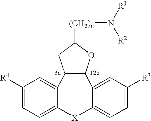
C1=C([R4])C=C2C(=C1)[X]C1=CC=C([R3])C=C1C1C2CC([(CH2)n]N([R1])[R2])O1
